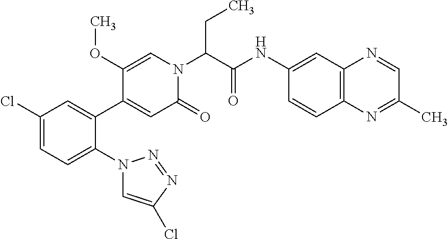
C1(Cl)=CC=C(N2C=C(Cl)N=N2)C(C2=CC(=O)N(C(C(NC3=CC4=C(C=C3)N=C(C)C=N4)=O)CC)C=C2OC)=C1
